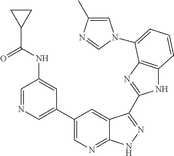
C1(C2=CN=CC(NC(C3CC3)=O)=C2)=CN=C2C(=C1)C(C1=NC3=C(N1)C=CC=C3N1C=C(C)N=C1)=NN2
